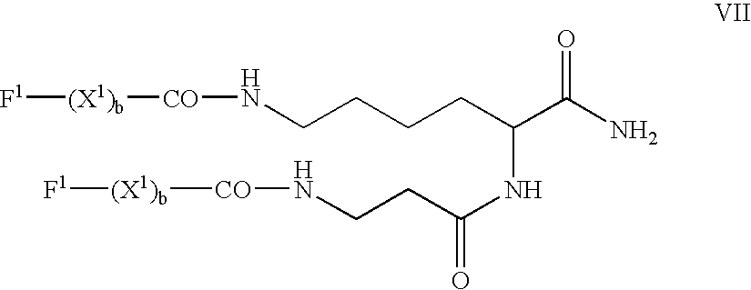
[(X1)b]([F1])[CO]NCCCCC(C(N)=O)NC(CCN[CO][(X1)b][F1])=O
